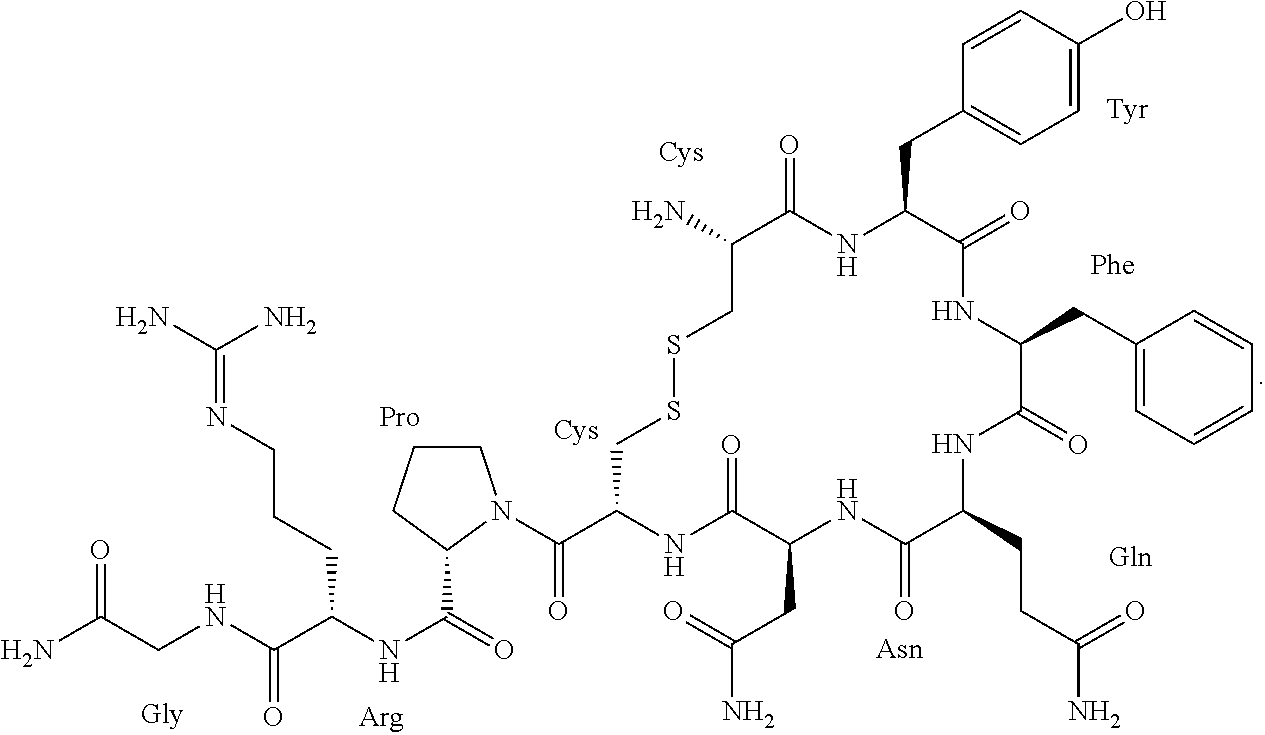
NC(CNC(C(NC(=O)C1N(C(C2NC(=O)C(CC(=O)N)NC(=O)C(CCC(N)=O)NC(=O)C(CC3=CC=CC=C3)NC(=O)C(CC3=CC=C(O)C=C3)NC(=O)C(N)CSSC2)=O)CCC1)CCCN=C(N)N)=O)=O
